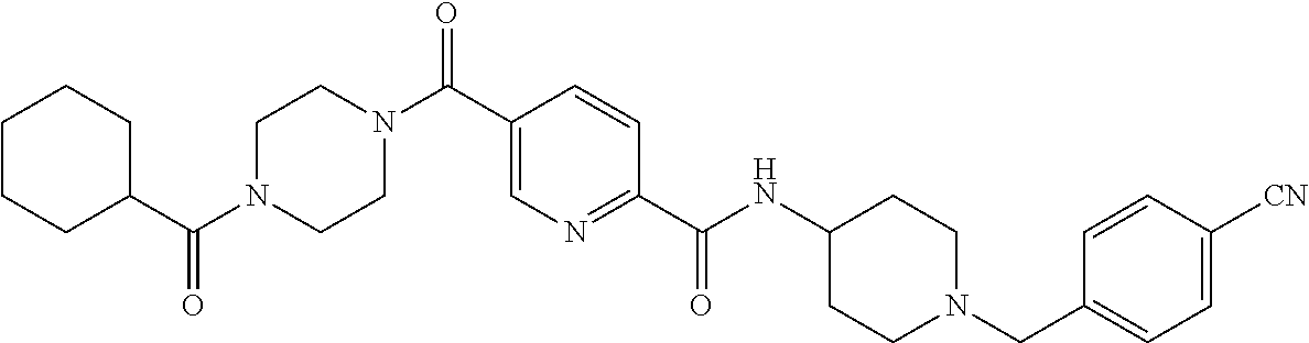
C1CC(C(N2CCN(C(C3=CN=C(C(NC4CCN(CC5=CC=C([CN])C=C5)CC4)=O)C=C3)=O)CC2)=O)CCC1
